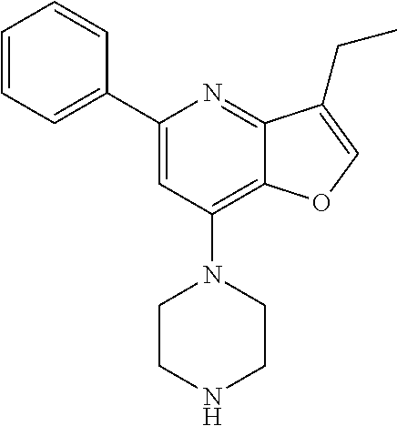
C1=CC=C(C2=CC(N3CCNCC3)=C3C(=N2)C(CC)=CO3)C=C1
